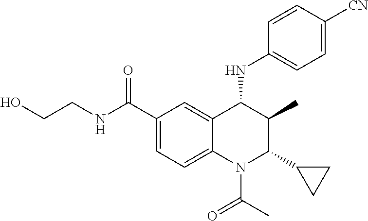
C1(C(NCCO)=O)=CC=C2C(=C1)C(NC1=CC=C([CN])C=C1)C(C)C(C1CC1)N2C(C)=O
